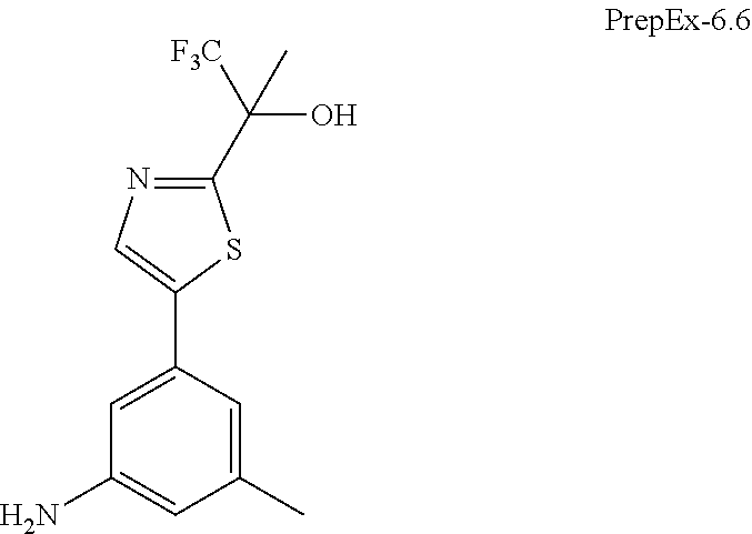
C1=C(C2=CN=C(C([F3C])(O)C)S2)C=C(C)C=C1N
